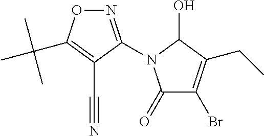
N1=C(N2C(=O)C(Br)=C(CC)C2O)C(C#N)=C(C(C)(C)C)O1
